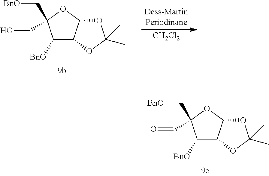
C1([BnO])C2C(OC1(C[BnO])C=O)OC(C)(C)O2.C1([BnO])C2C(OC1(C[BnO])CO)OC(C)(C)O2.[CH2Cl2]
